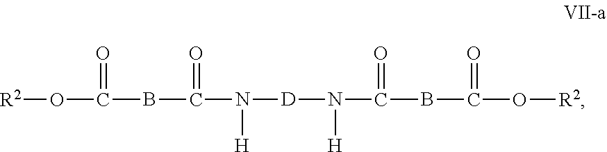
[R2]OC(BC(N([H])[D]N([H])C(=O)BC(=O)O[R2])=O)=O
